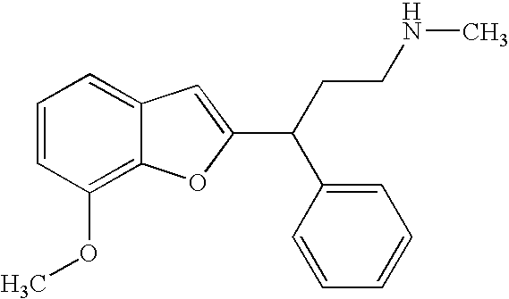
C1=CC(OC)=C2C(=C1)C=C(C(C1=CC=CC=C1)CCNC)O2
